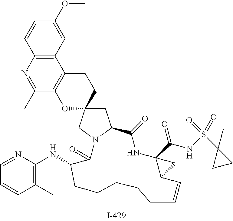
C1=CC2=C(C=C1OC)C1=C(C(C)=N2)OC2(CC1)CC1N(C2)C(=O)C(NC2=C(C)C=CC=N2)CCCCCC=CC2C(C(NS(C3(C)CC3)(=O)=O)=O)(NC1=O)C2
